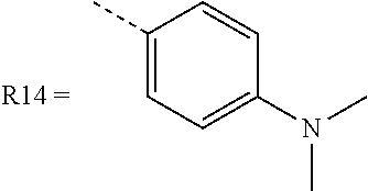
C1(C)=CC=C(N(C)C)C=C1
